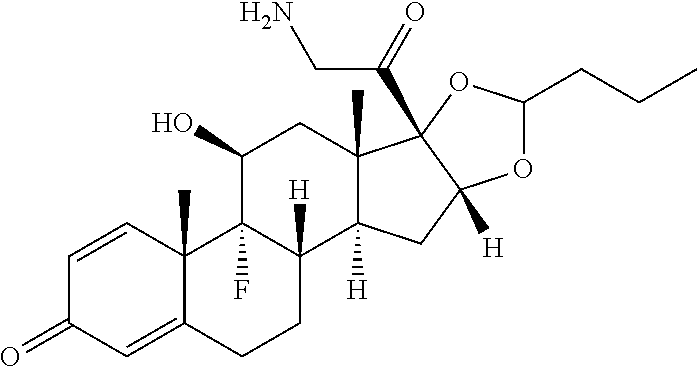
C1=CC2(C)C(=CC1=O)CCC1([H])C2(F)C(O)CC2(C)C1([H])CC1([H])C2(C(=O)CN)OC(CCC)O1
